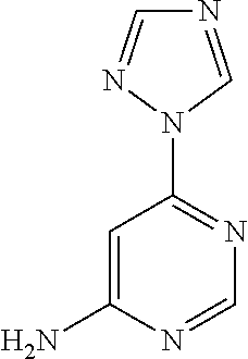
N1=CN(C2=NC=NC(N)=C2)N=C1
